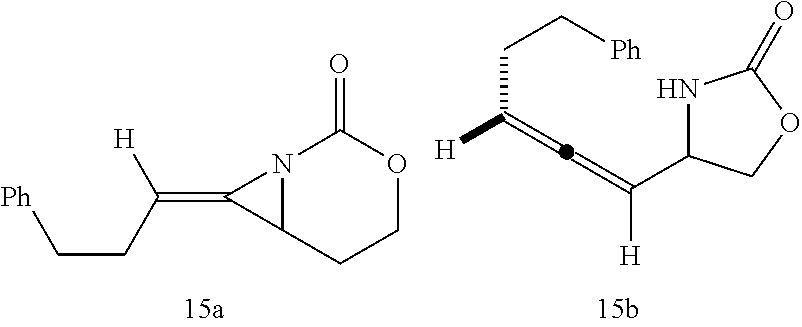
N12C(C1=C(CC[Ph])[H])CCOC2=O.C(=C)(CC[Ph])[H].C(=C)([H])C1NC(=O)OC1
